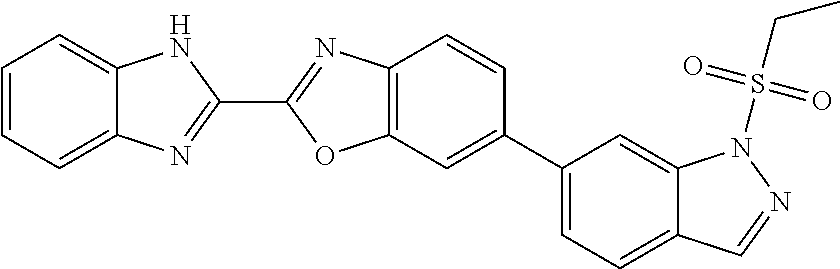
C12=CC=CC=C1N=C(C1=NC3=C(O1)C=C(C1=CC=C4C(=C1)N(S(CC)(=O)=O)N=C4)C=C3)N2
